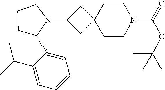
C1(C2N(C3CC4(C3)CCN(C(=O)OC(C)(C)C)CC4)CCC2)=CC=CC=C1C(C)C
